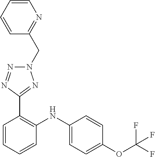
C1=CC(OC(F)(F)F)=CC=C1NC1=C(C2=NN(CC3=NC=CC=C3)N=N2)C=CC=C1
